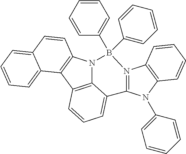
C12=C3C4=C(N1B(C1=CC=CC=C1)(C1=CC=CC=C1)N1=C(C2=CC=C3)N(C2=CC=CC=C2)C2=C1C=CC=C2)C=CC1=CC=CC=C41
